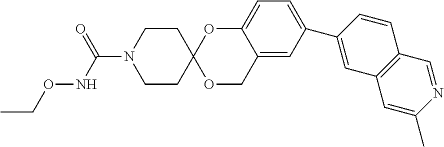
C12=CC(C3=CC4=C(C=C3)C=NC(C)=C4)=CC=C1OC1(OC2)CCN(C(NOCC)=O)CC1
